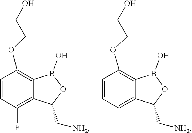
C1=CC(F)=C2C(=C1OCCO)B(O)OC2C[NH2].C1=CC(I)=C2C(=C1OCCO)B(O)OC2C[NH2]
